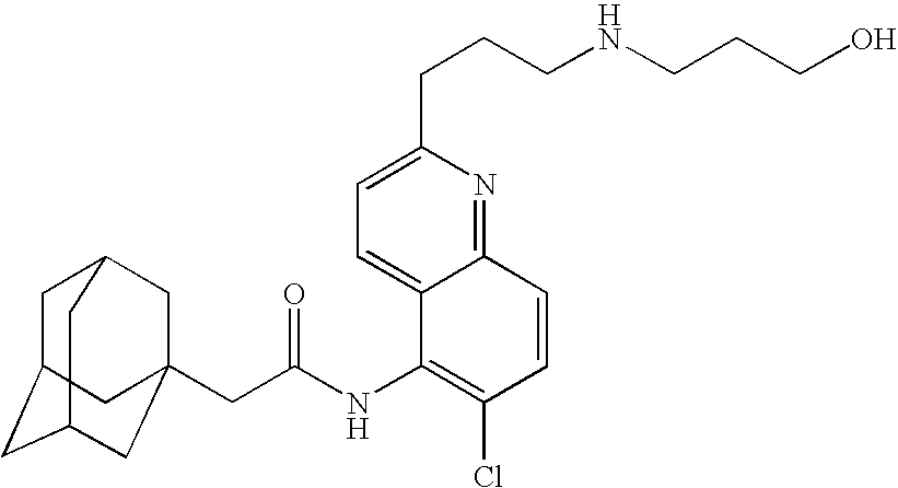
C1C2CC3CC(CC(NC4=C(Cl)C=CC5=NC(CCCNCCCO)=CC=C45)=O)(CC1C3)C2
